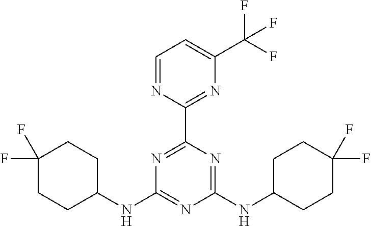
C1C(NC2=NC(NC3CCC(F)(F)CC3)=NC(C3=NC(C(F)(F)F)=CC=N3)=N2)CCC(F)(F)C1
